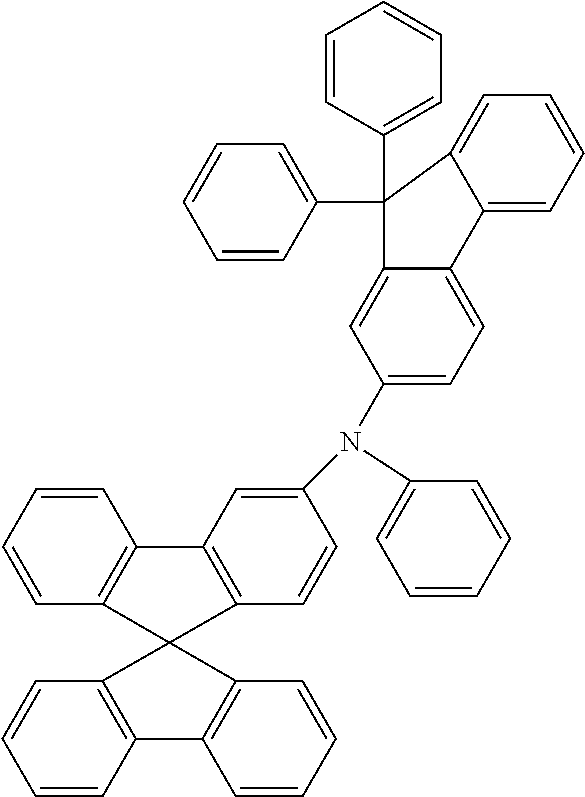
C1=CC=C(N(C2=CC=C3C(=C2)C(C2=CC=CC=C2)(C2=CC=CC=C2)C2=CC=CC=C32)C2=CC3=C(C=C2)C2(C4=C3C=CC=C4)C3=C(C=CC=C3)C3=C2C=CC=C3)C=C1
